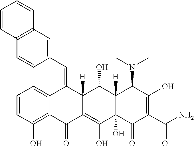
C1=CC(O)=C2C(=C1)C(=CC1=CC3=C(C=C1)C=CC=C3)C1([H])C(=C(O)C3(O)C([H])(C1O)C(N(C)C)C(O)=C(C(N)=O)C3=O)C2=O
